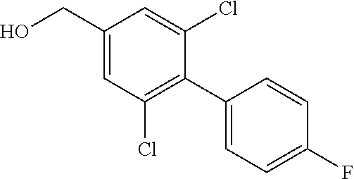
C1(CO)=CC(Cl)=C(C2=CC=C(F)C=C2)C(Cl)=C1
